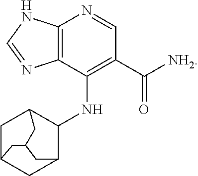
C12=C(C(NC3C4CC5CC3CC(C4)C5)=C(C([NH2])=O)C=N1)N=CN2
